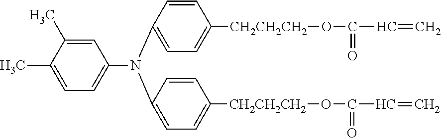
C1(C)=CC=C(N(C2=CC=C([CH2CH2CH2]OC(C=C)=O)C=C2)C2=CC=C([CH2CH2CH2]OC(C=C)=O)C=C2)C=C1C
